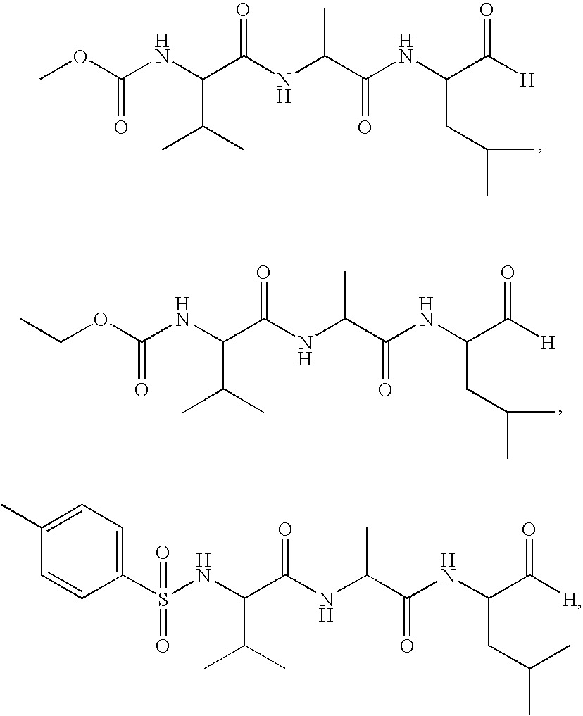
COC(=O)NC(C(C)C)C(NC(C(=O)NC(CC(C)C)C([H])=O)C)=O.C(OC(=O)NC(C(C)C)C(NC(C(=O)NC(CC(C)C)C([H])=O)C)=O)C.C1(S(=O)(NC(C(C)C)C(NC(C(=O)NC(CC(C)C)C([H])=O)C)=O)=O)=CC=C(C)C=C1
